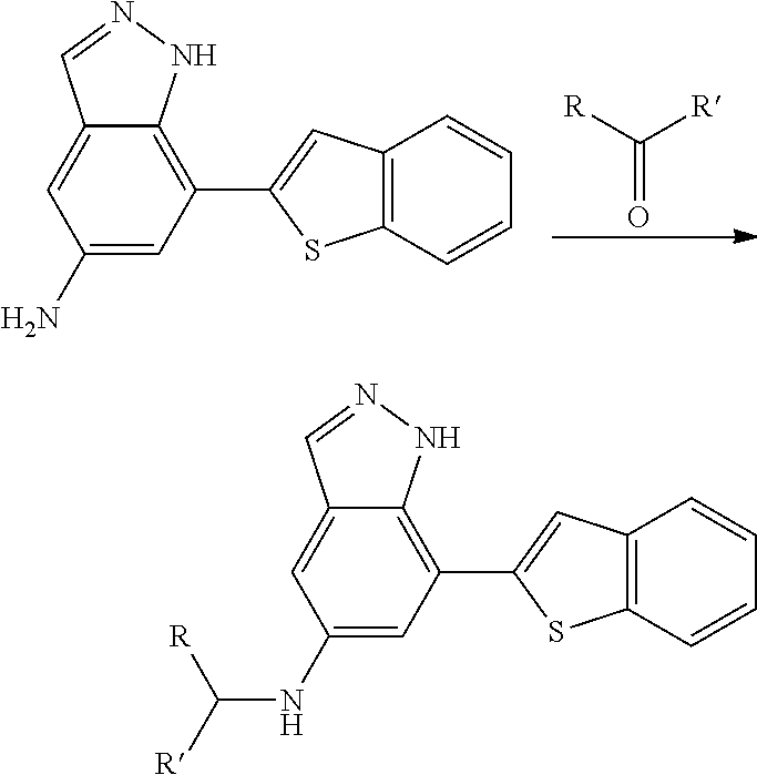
C(=O)([R])[R].C1(N)=CC(C2=CC3=C(S2)C=CC=C3)=C2C(=C1)C=NN2.C1(NC([R])[R])=CC(C2=CC3=C(S2)C=CC=C3)=C2C(=C1)C=NN2
